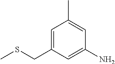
C1=C(CSC)C=C(N)C=C1C
